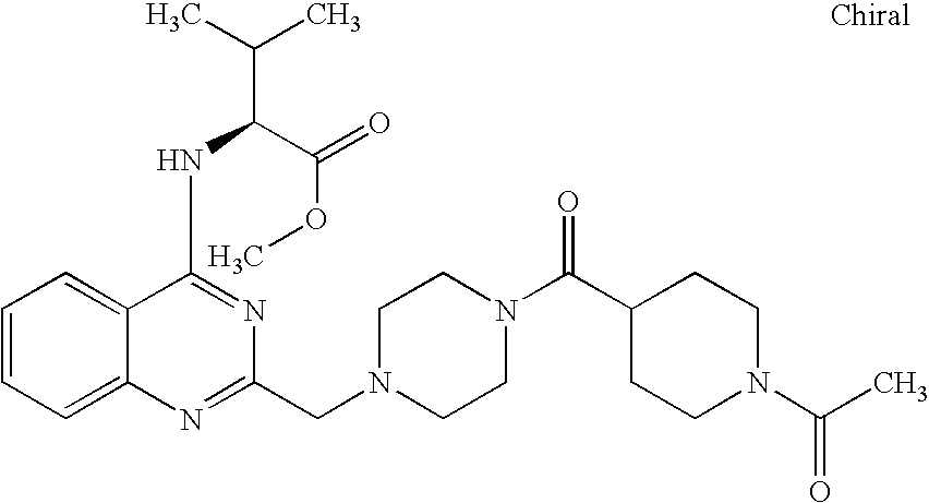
C1=CC=C2C(=C1)C(NC(C(OC)=O)C(C)C)=NC(CN1CCN(C(C3CCN(C(C)=O)CC3)=O)CC1)=N2
